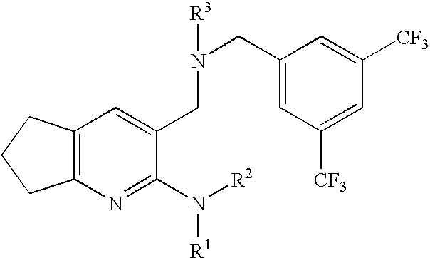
C12=C(N=C(N([R2])[R1])C(CN(CC3=CC([CF3])=CC([CF3])=C3)[R3])=C1)CCC2
